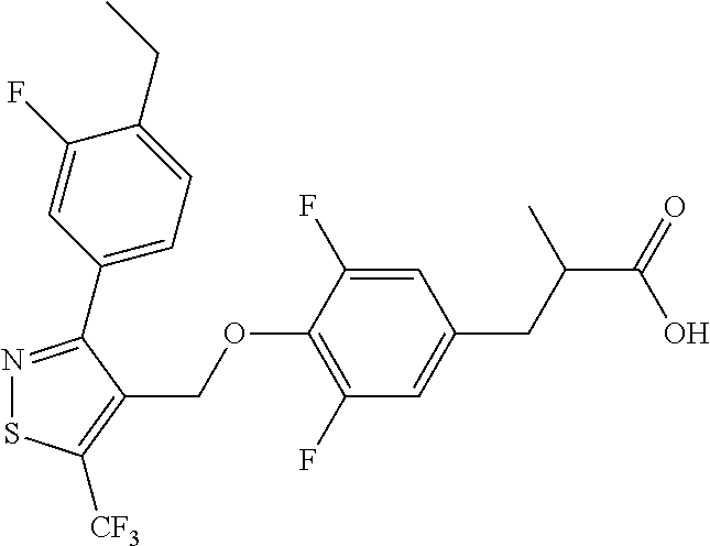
N1=C(C2=CC=C(CC)C(F)=C2)C(COC2=C(F)C=C(CC(C(=O)O)C)C=C2F)=C([CF3])S1
